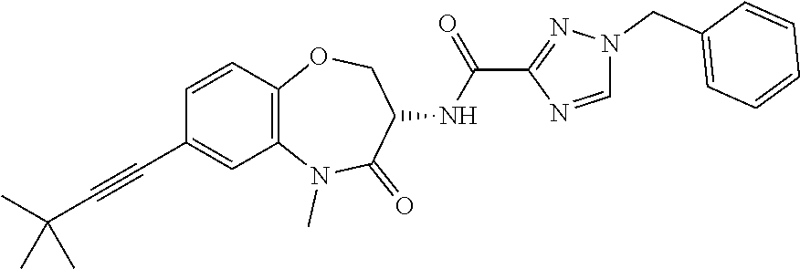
C(C1=CC=CC=C1)N1N=C(C(NC2C(=O)N(C)C3=C(C=CC(C#CC(C)(C)C)=C3)OC2)=O)N=C1
